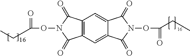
C12=C(C=C3C(=C1)C(=O)N(OC(=O)CC)C3=O)C(=O)N(OC(=O)CC)C2=O
